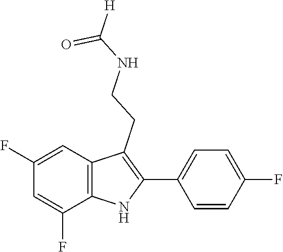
O=C(NCCC1=C(C2=CC=C(F)C=C2)NC2=C1C=C(F)C=C2F)[H]
